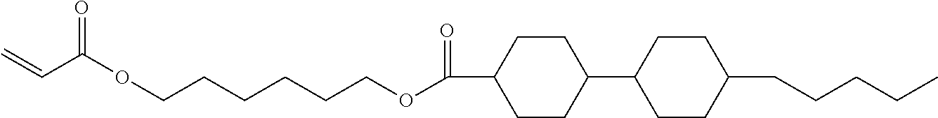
C1CC(C(OCCCCCCOC(C=C)=O)=O)CCC1C1CCC(CCCCC)CC1
